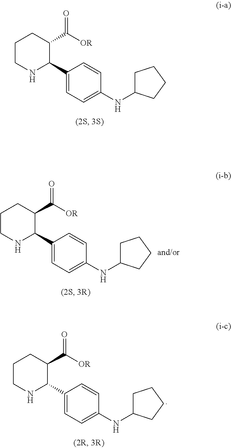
C1=C(C2NCCCC2C([OR])=O)C=CC(NC2CCCC2)=C1.C1=C(C2NCCCC2C([OR])=O)C=CC(NC2CCCC2)=C1.C1=C(C2NCCCC2C([OR])=O)C=CC(NC2CCCC2)=C1
